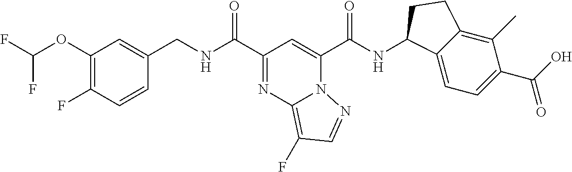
C(NC(C1=NC2=C(F)C=NN2C(C(NC2C3=CC=C(C(O)=O)C(C)=C3CC2)=O)=C1)=O)C1=CC(OC(F)F)=C(F)C=C1
